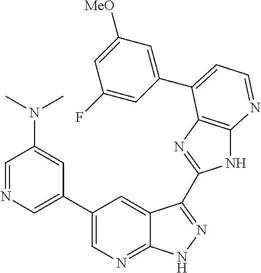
C1(C2=CN=CC(N(C)C)=C2)=CN=C2C(=C1)C(C1=NC3=C(N1)N=CC=C3C1=CC([MeO])=CC(F)=C1)=NN2
